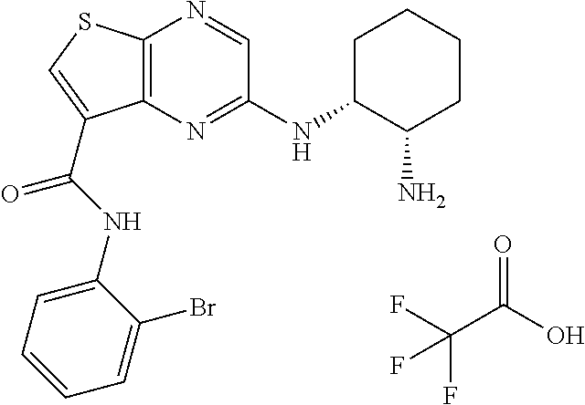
C12=C(N=C(NC3C(N)CCCC3)C=N1)C(C(NC1=CC=CC=C1Br)=O)=CS2.O=C(O)C(F)(F)F
